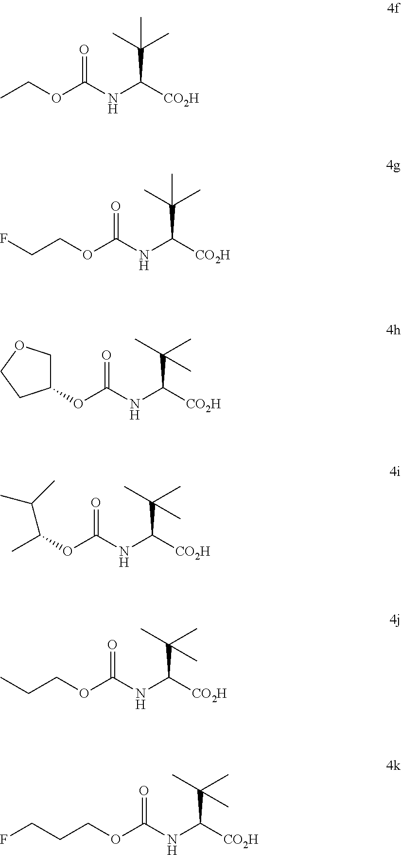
CCOC(NC([CO2H])C(C)(C)C)=O.C(COC(NC([CO2H])C(C)(C)C)=O)F.C1(OC(NC([CO2H])C(C)(C)C)=O)COCC1.C(OC(NC([CO2H])C(C)(C)C)=O)(C)C(C)C.C(OC(NC([CO2H])C(C)(C)C)=O)CC.C(OC(NC([CO2H])C(C)(C)C)=O)CCF
